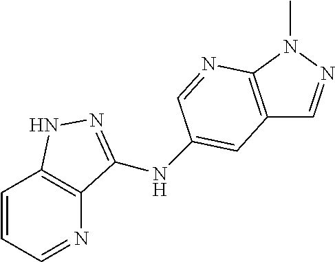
N1=CC=CC2=C1C(NC1=CC3=C(N(C)N=C3)N=C1)=NN2
